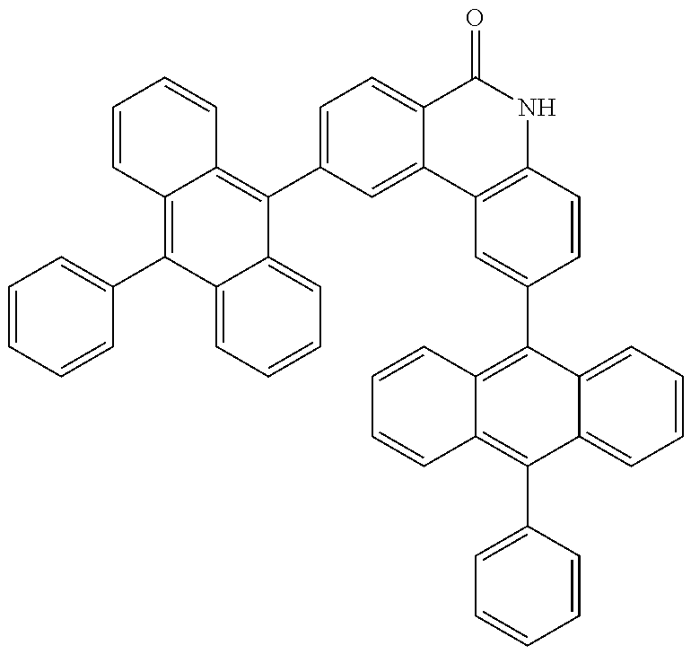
C1=CC=CC(C2=C3C(=C(C4=CC=C5C(=C4)C4=C(NC5=O)C=CC(C5=C6C(=C(C7=CC=CC=C7)C7=CC=CC=C57)C=CC=C6)=C4)C4=CC=CC=C24)C=CC=C3)=C1
